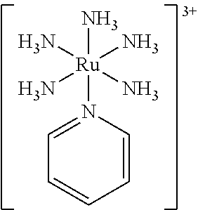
N[Ru](N1=CC=CC=C1)(N)(N)(N)N
